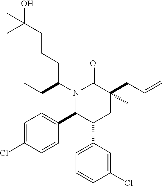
C1=C(Cl)C=CC(C2C(C3=CC=CC(Cl)=C3)CC(CC=C)(C)C(=O)N2C(CC)CCCC(O)(C)C)=C1
